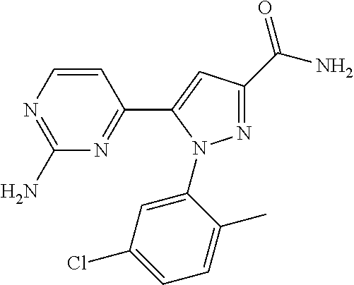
C1(C(N)=O)=NN(C2=CC(Cl)=CC=C2C)C(C2=NC(N)=NC=C2)=C1
